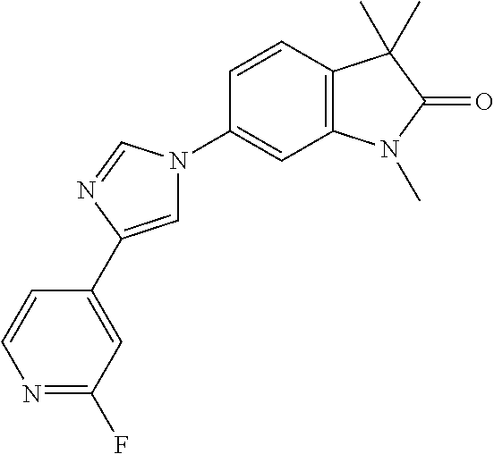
C1=CC2=C(C=C1N1C=C(C3=CC(F)=NC=C3)N=C1)N(C)C(=O)C2(C)C
